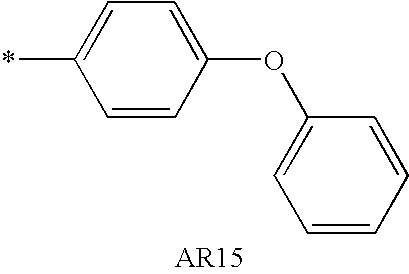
C1(*)=CC=C(OC2=CC=CC=C2)C=C1
